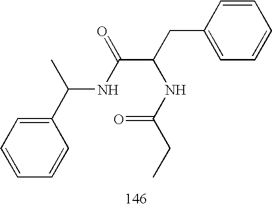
C1(C(C)NC(C(CC2=CC=CC=C2)NC(CC)=O)=O)=CC=CC=C1
